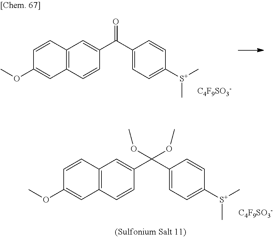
C12=C(C=CC(C(C3=CC=C([S+](C)C)C=C3)=O)=C1)C=C(OC)C=C2.[C4F9SO3-].C12=C(C=CC(C(C3=CC=C([S+](C)C)C=C3)(OC)OC)=C1)C=C(OC)C=C2.[C4F9SO3-]
